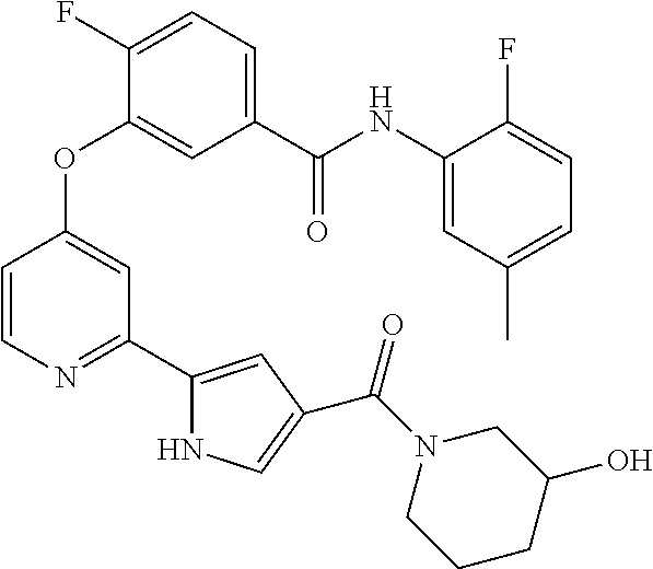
C1(C(NC2=CC(C)=CC=C2F)=O)=CC=C(F)C(OC2=CC(C3=CC(C(N4CC(O)CCC4)=O)=CN3)=NC=C2)=C1
